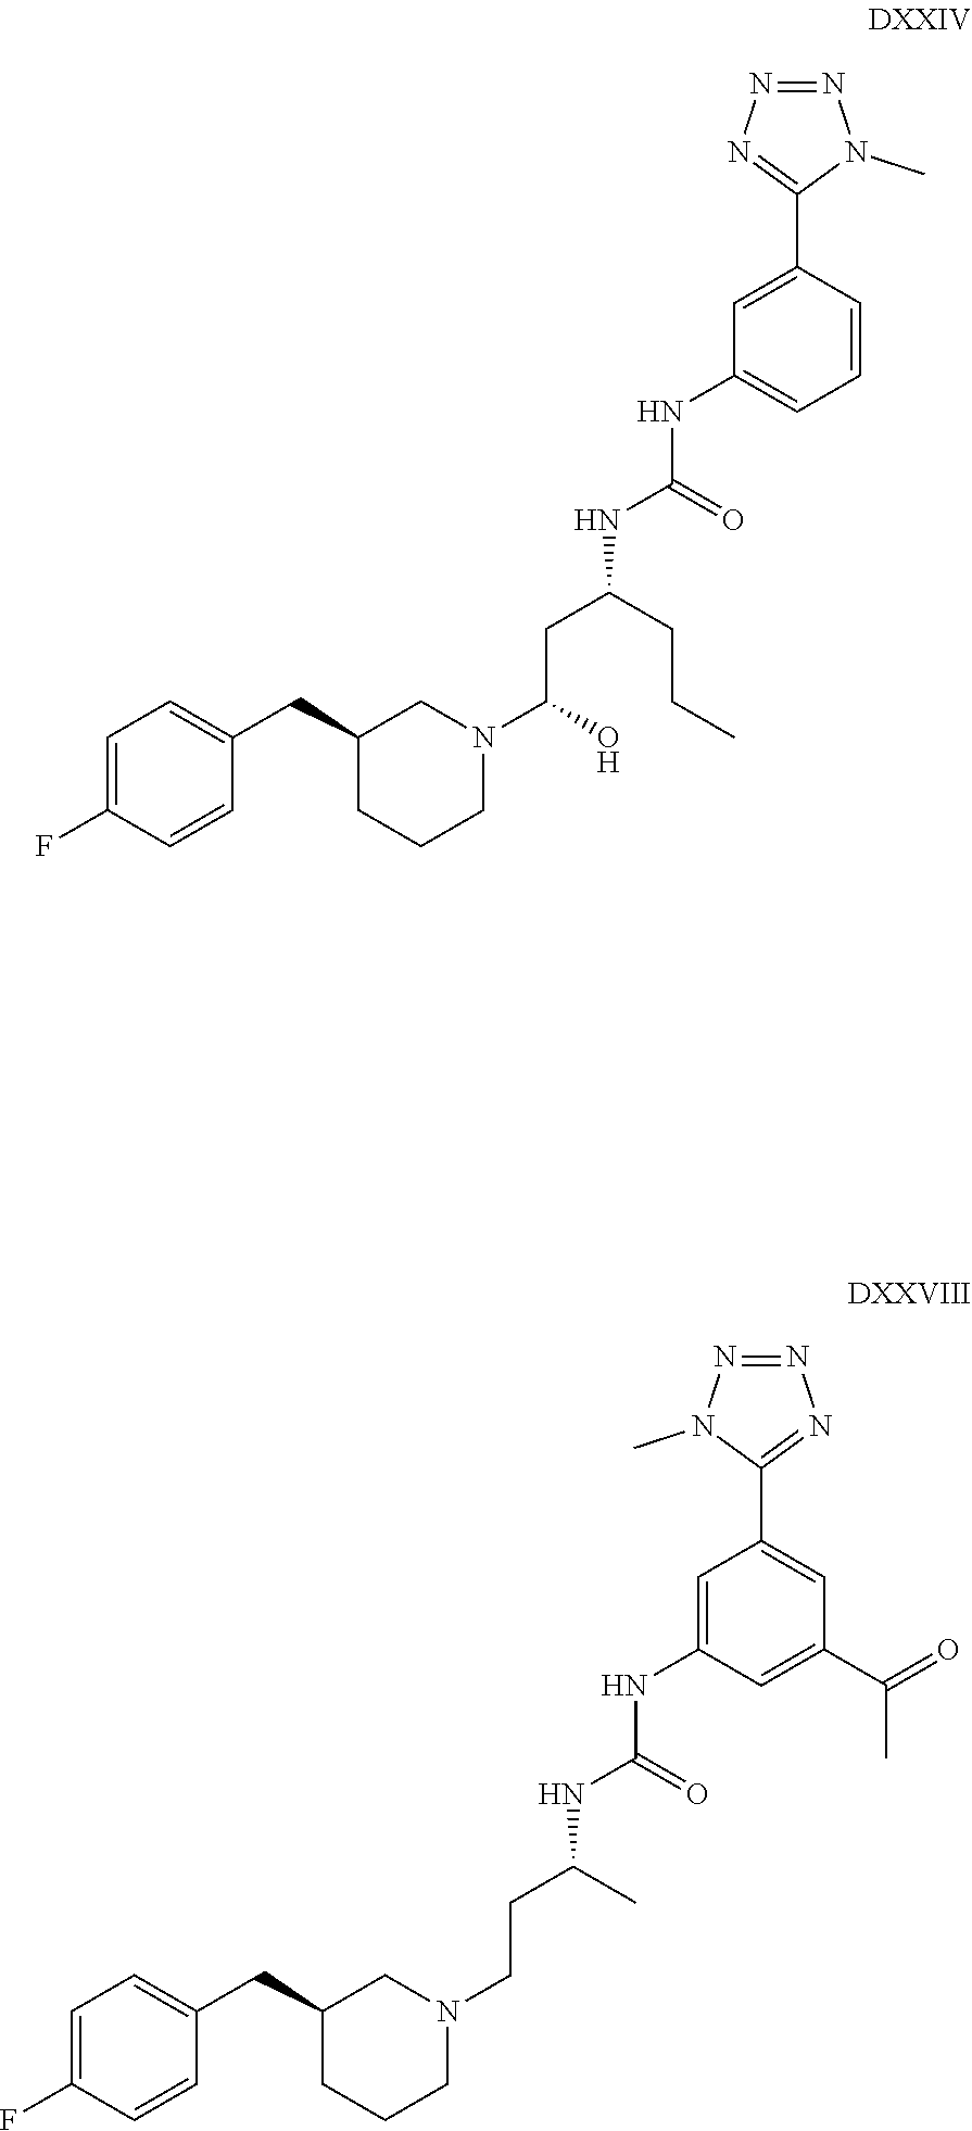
C1=CC(C2=NN=NN2C)=CC(NC(NC(CCC)CC(O)N2CC(CC3=CC=C(F)C=C3)CCC2)=O)=C1.C1(C(=O)C)=CC(NC(NC(C)CCN2CC(CC3=CC=C(F)C=C3)CCC2)=O)=CC(C2=NN=NN2C)=C1
